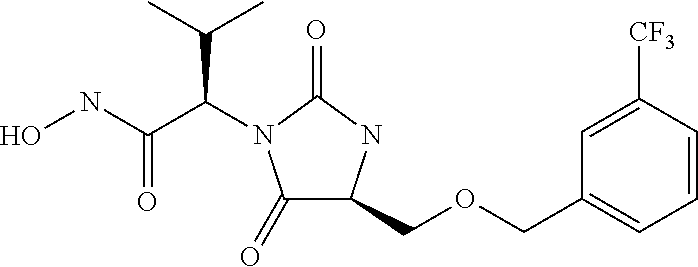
C1(=O)C(COCC2=CC=CC([CF3])=C2)NC(=O)N1C(C(NO)=O)C(C)C
